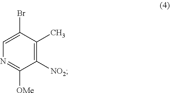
C1=C(Br)C(C)=C([NO2])C([OMe])=N1
